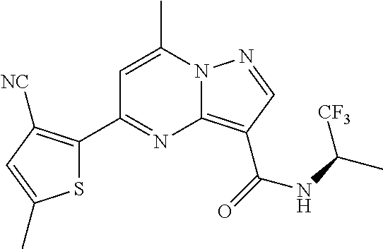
C1=C(C)N2C(=C(C(=O)NC(C)[CF3])C=N2)N=C1C1=C([NC])C=C(C)S1
